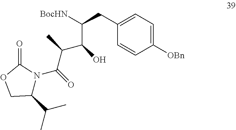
C1([OBn])=CC=C(CC([BocHN])C(O)C(C(N2C(C(C)C)COC2=O)=O)C)C=C1
